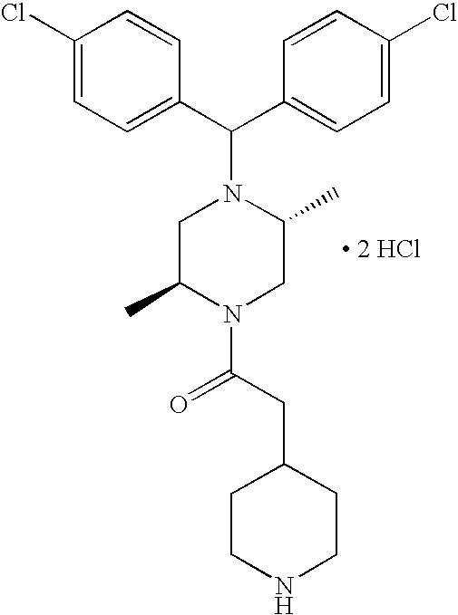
C1=CC(C(C2=CC=C(Cl)C=C2)N2CC(C)N(C(CC3CCNCC3)=O)CC2C)=CC=C1Cl.[ 2 HCl]
